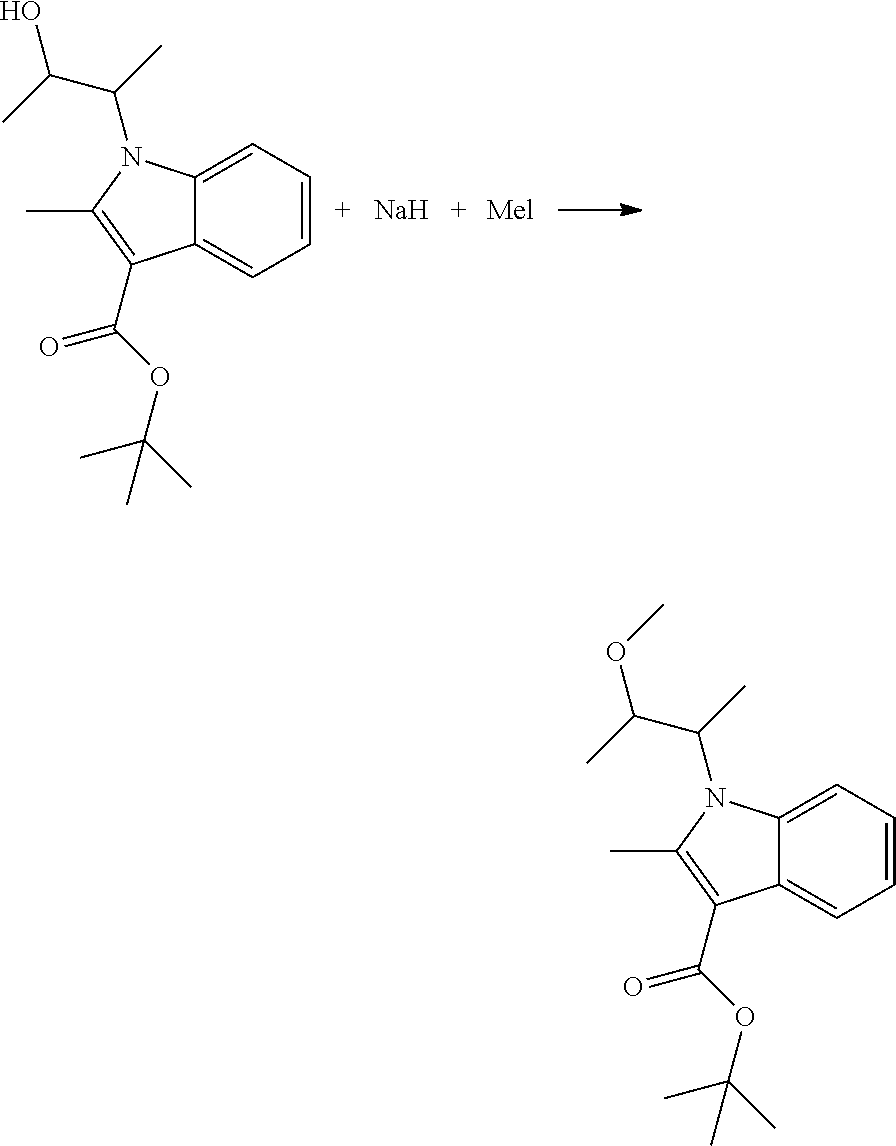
C12=CC=CC=C1C(C(OC(C)(C)C)=O)=C(C)N2C(C)C(C)O.[Na].[Mel].C12=CC=CC=C1C(C(OC(C)(C)C)=O)=C(C)N2C(C)C(C)OC
